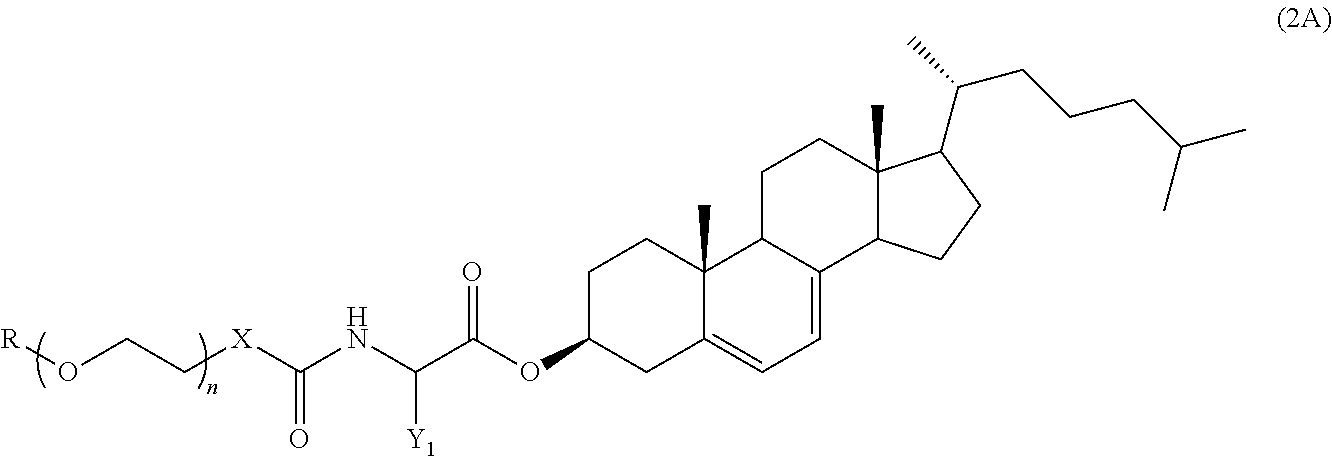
C1C(OC(C(NC([X]CCO[R])=O)[Y1])=O)CC2=CC=C3C(C2(C)C1)CCC1(C)C3CCC1C(C)CCCC(C)C
